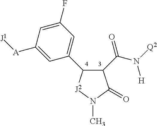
C1(C(N([Q2])[H])=O)C(C2=CC(F)=CC([A][J1])=C2)[J2]N(C)C1=O
